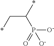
C(C(*)P(=O)([O-])[O-])*
